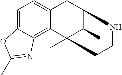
C1=C2C(=C3C(=C1)CC1C(C)C3(C)CCN1)N=C(C)O2
